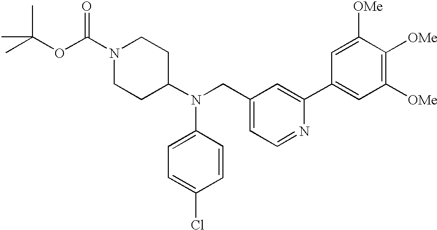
N1(C(OC(C)(C)C)=O)CCC(N(CC2=CC=NC(C3=CC([OMe])=C([OMe])C([OMe])=C3)=C2)C2=CC=C(Cl)C=C2)CC1
